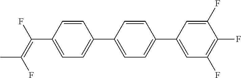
C1=CC(C(=C(F)C)F)=CC=C1C1=CC=C(C2=CC(F)=C(F)C(F)=C2)C=C1
